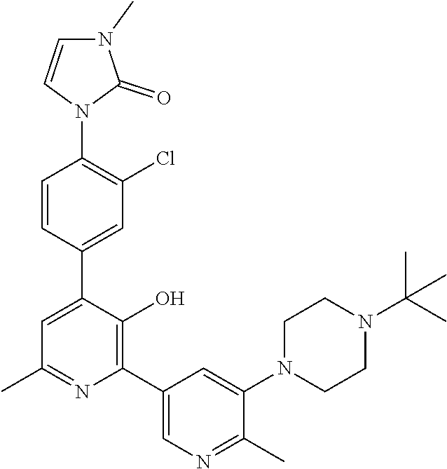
C1CN(C2=CC(C3=C(O)C(C4=CC(Cl)=C(N5C=CN(C)C5=O)C=C4)=CC(C)=N3)=CN=C2C)CCN1C(C)(C)C
